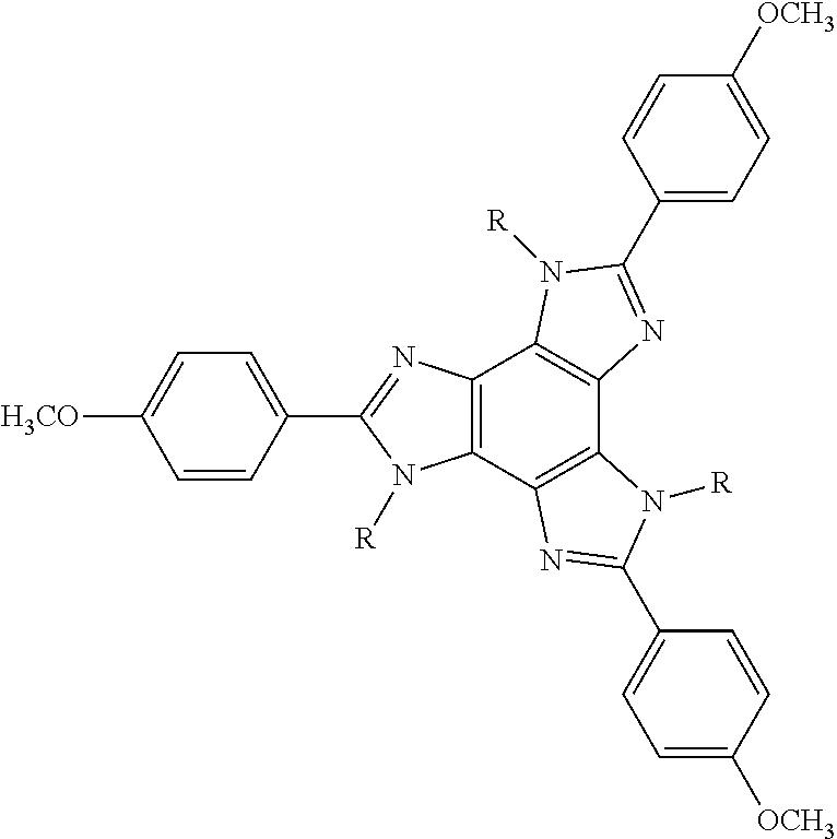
C1=C(C2=NC3=C(C4=C(C5=C3N([R])C(C3=CC=C([OCH3])C=C3)=N5)N([R])C(C3=CC=C([H3CO])C=C3)=N4)N2[R])C=CC([OCH3])=C1
